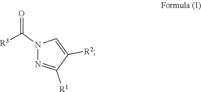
N1=C([R1])C([R2])=CN1C([R3])=O
